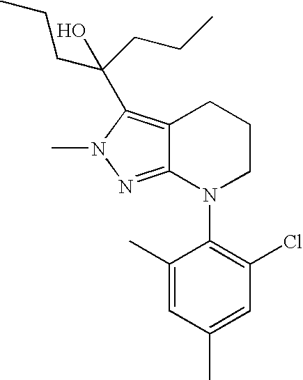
C12=NN(C)C(C(O)(CCC)CCC)=C1CCCN2C1=C(Cl)C=C(C)C=C1C
